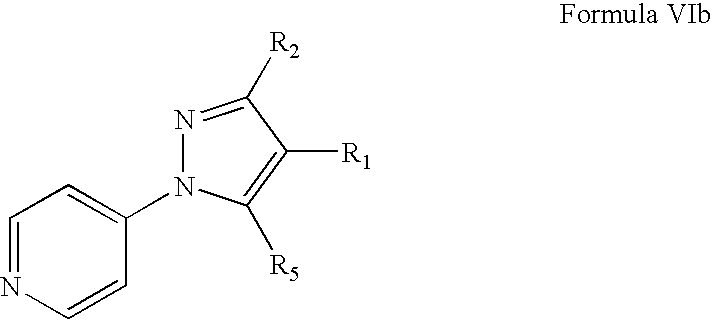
C1(N2N=C([R2])C([R1])=C2[R5])=CC=NC=C1
